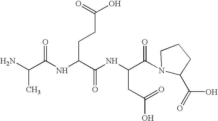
NC(C(=O)NC(CCC(O)=O)C(NC(CC(=O)O)C(N1C(C(O)=O)CCC1)=O)=O)C
